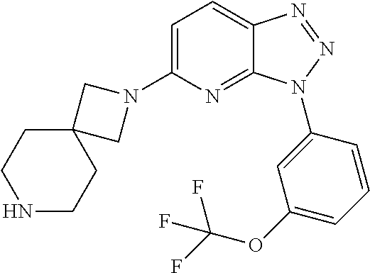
C1=C(N2CC3(C2)CCNCC3)N=C2C(=C1)N=NN2C1=CC(OC(F)(F)F)=CC=C1
